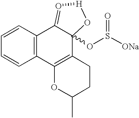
C1=CC2=C(C=C1)C1=C(C3(OS([ONa])=O)C2=O[H]O3)CCC(C)O1
